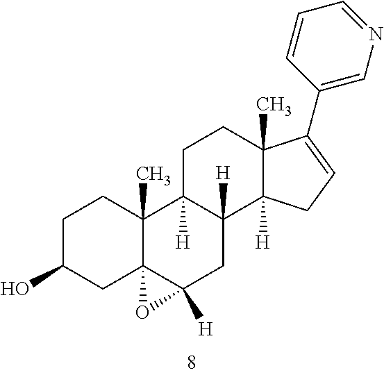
C1C(O)CC23C(C)(C1)C1([H])C([H])(CC2([H])O3)C2([H])C(C)(CC1)C(C1=CN=CC=C1)=CC2
